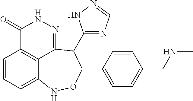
C1=CC=C2C3=C1C(=O)NN=C3C(C1=NC=NN1)C(C1=CC=C(CNC)C=C1)ON2
